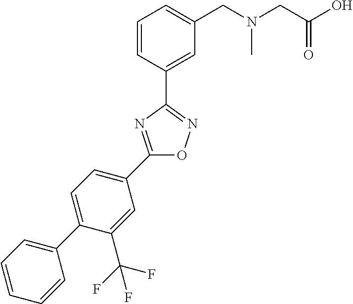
C1=CC(C2=NOC(C3=CC=C(C4=CC=CC=C4)C(C(F)(F)F)=C3)=N2)=CC(CN(CC(O)=O)C)=C1
